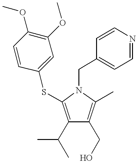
C1(C(C)C)=C(SC2=CC(OC)=C(OC)C=C2)N(CC2=CC=NC=C2)C(C)=C1CO
